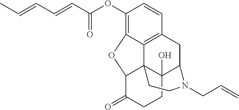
C1(OC(C=CC=CC)=O)=C2C3=C(C=C1)CC1C4(O)C3(C(C(=O)CC4)O2)CCN1CC=C
